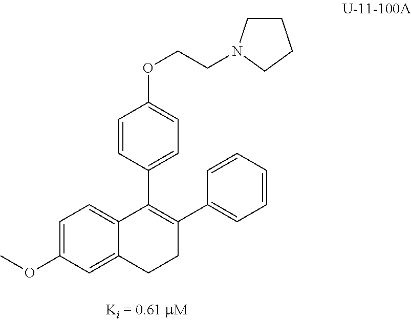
C1=C(OC)C=C2C(=C1)C(C1=CC=C(OCCN3CCCC3)C=C1)=C(C1=CC=CC=C1)CC2
